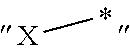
[X]C
